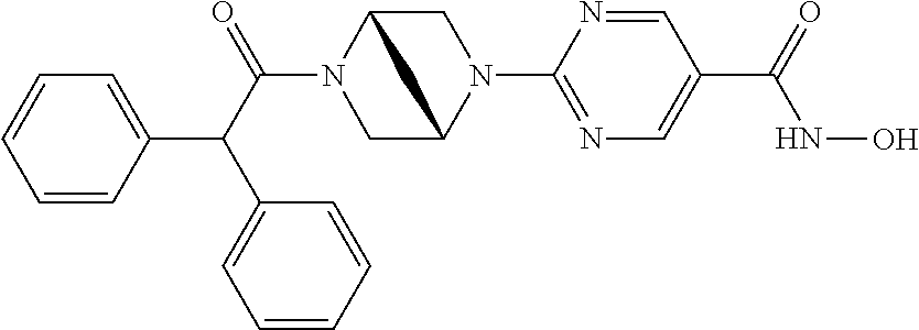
C(N1CC2N(C3=NC=C(C(NO)=O)C=N3)CC1C2)(C(C1=CC=CC=C1)C1=CC=CC=C1)=O
